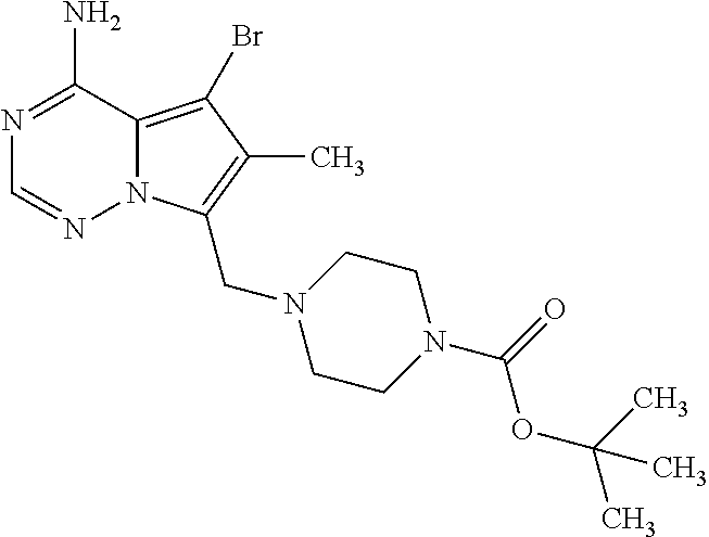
N1=C(N)C2=C(Br)C(C)=C(CN3CCN(C(=O)OC(C)(C)C)CC3)N2N=C1
